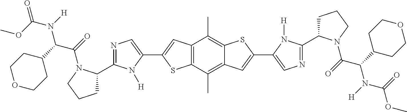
C1(C2CCCN2C(=O)C(C2CCOCC2)N(C(=O)OC)[H])=NC=C(C2=CC3=C(C(C)=C4C(=C3C)SC(C3=CN=C(C5CCCN5C(=O)C(C5CCOCC5)N(C(OC)=O)[H])N3[H])=C4)S2)N1[H]
